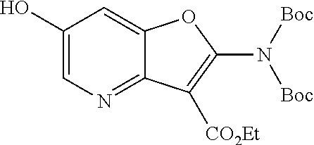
C1(O)=CN=C2C(=C1)OC(N([Boc])[Boc])=C2[CO2Et]
